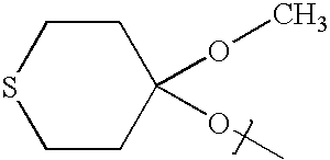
C1CSCCC1(OC)OC
